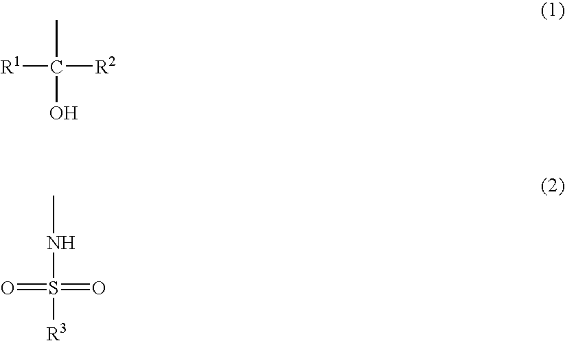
CC([R1])([R2])O.N(S(=O)(=O)[R3])C
